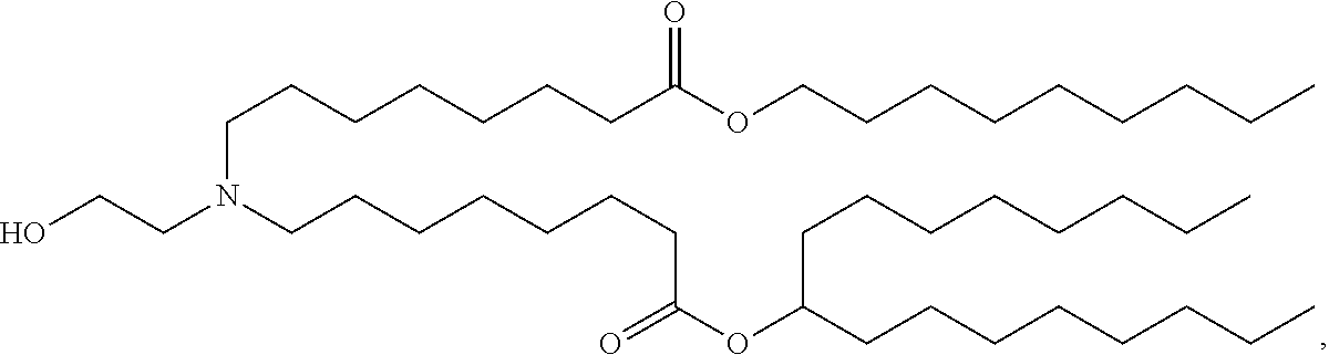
C(CCCCCCC(OCCCCCCCCC)=O)N(CCO)CCCCCCCC(=O)OC(CCCCCCCC)CCCCCCCC
